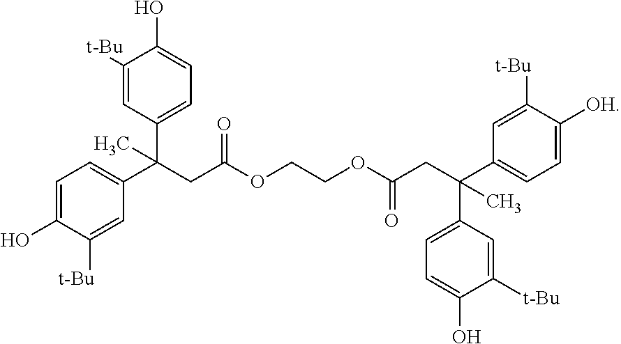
C1=C(O)C([t-Bu])=CC(C(CC(OCCOC(CC(C2=CC=C([OH])C([t-Bu])=C2)(C2=CC=C(O)C([t-Bu])=C2)C)=O)=O)(C2=CC=C(O)C([t-Bu])=C2)C)=C1
